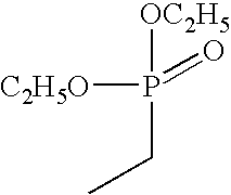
C(P(=O)([OC2H5])[C2H5O])C
